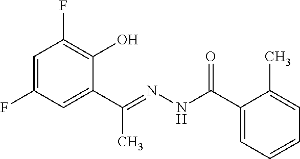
C1=C(F)C=C(C(=NNC(C2=CC=CC=C2C)=O)C)C(O)=C1F
